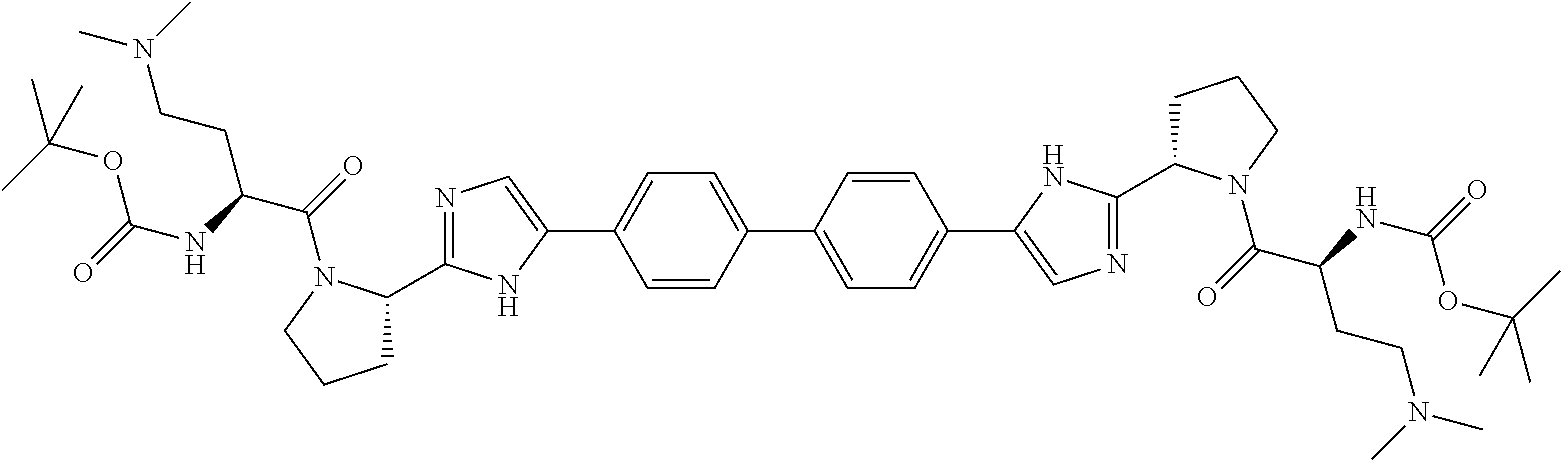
C1(C2=CC=C(C3=CN=C(C4CCCN4C(=O)C(CCN(C)C)NC(OC(C)(C)C)=O)N3)C=C2)=CC=C(C2=CN=C(C3CCCN3C(=O)C(CCN(C)C)NC(OC(C)(C)C)=O)N2)C=C1
